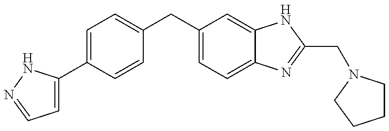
C1=C(C2=CC=C(CC3=CC=C4C(=C3)NC(CN3CCCC3)=N4)C=C2)NN=C1
